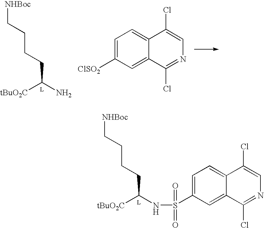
[tBuO2C]C(N)CCCC[NHBoc].C1=C([ClSO2])C=C2C(=C1)C(Cl)=CN=C2Cl.C1=C(S(=O)(=O)NC([tBuO2C])CCCC[NHBoc])C=C2C(=C1)C(Cl)=CN=C2Cl
